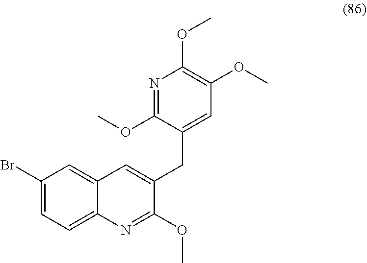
N1=C(OC)C(CC2=CC3=CC(Br)=CC=C3N=C2OC)=CC(OC)=C1OC
